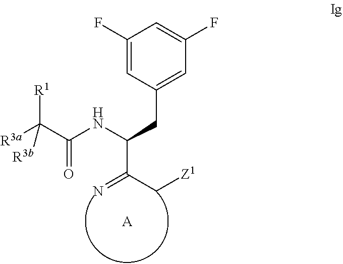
[R3a]C(C(NC(CC1=CC(F)=CC(F)=C1)C(=N)C[Z1])=O)([R1])[R3b].[A]
